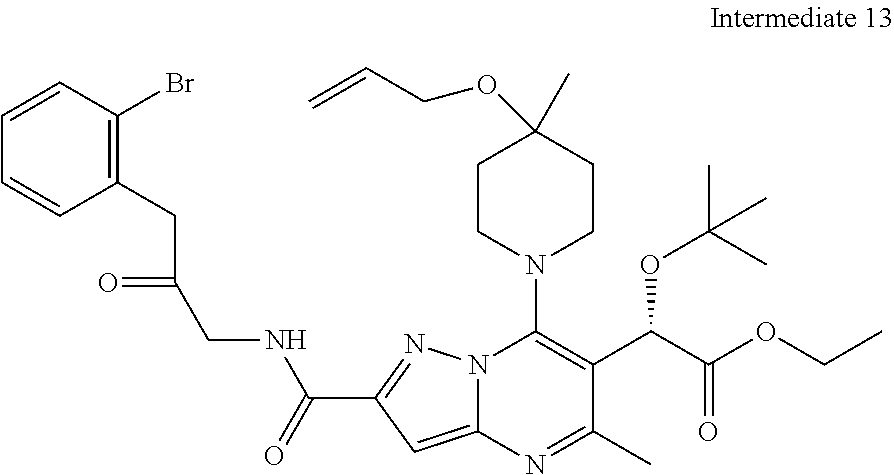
C1CN(C2=C(C(C(OCC)=O)OC(C)(C)C)C(C)=NC3=CC(C(NCC(CC4=C(Br)C=CC=C4)=O)=O)=NN23)CCC1(C)OCC=C
